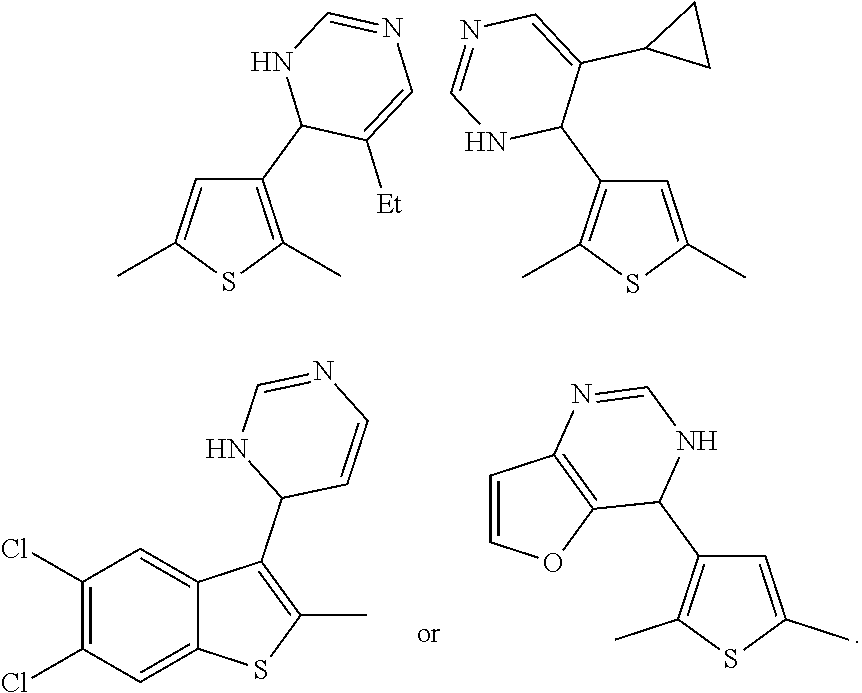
C1(C2C([Et])=CN=CN2)=C(C)SC(C)=C1.C1=C(C)SC(C)=C1C1C(C2CC2)=CN=CN1.C1=C(C)SC(C)=C1C1NC=NC2=C1OC=C2.C1(Cl)=C(Cl)C=C2C(=C1)C(C1C=CN=CN1)=C(C)S2
